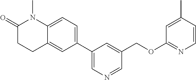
C1(C2=CC=C3C(=C2)CCC(=O)N3C)=CN=CC(COC2=NC=CC(C)=C2)=C1
